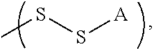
CSS[A]
